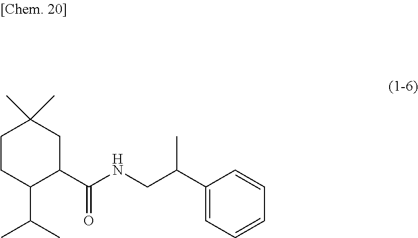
C1CC(C(C)C)C(C(=O)NCC(C)C2=CC=CC=C2)CC1(C)C
